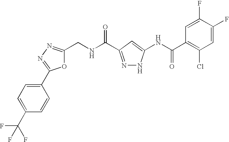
C1(CNC(=O)C2=NNC(NC(C3=C(Cl)C=C(F)C(F)=C3)=O)=C2)=NN=C(C2=CC=C(C(F)(F)F)C=C2)O1
